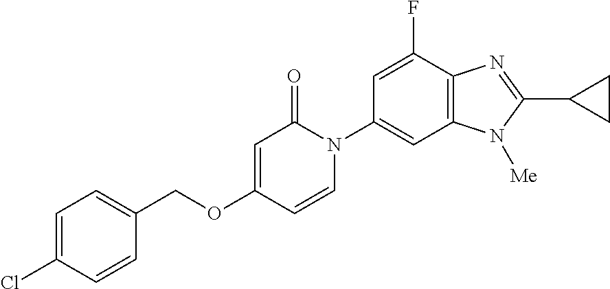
C1(COC2=CC(=O)N(C3=CC4=C(C(F)=C3)N=C(C3CC3)N4[Me])C=C2)=CC=C(Cl)C=C1
